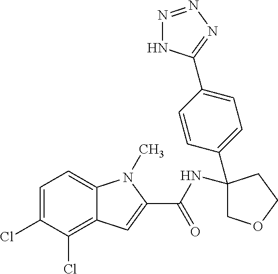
C1=C(Cl)C(Cl)=C2C(=C1)N(C)C(C(NC1(C3=CC=C(C4=NN=NN4)C=C3)COCC1)=O)=C2
